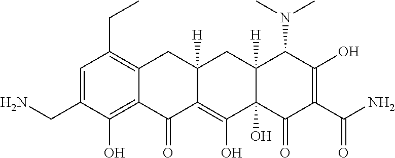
C(C1=C2C(=C(O)C(CN)=C1)C(=O)C1=C(O)C3(O)C([H])(CC1([H])C2)C(N(C)C)C(O)=C(C(N)=O)C3=O)C
